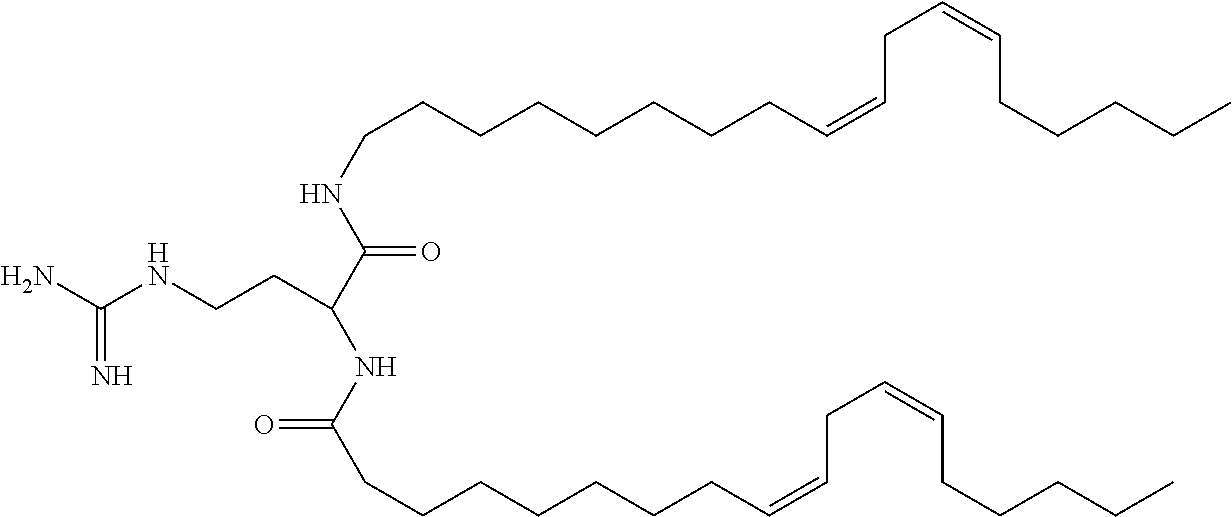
C(NCCC(C(=O)NCCCCCCCCC=CCC=CCCCCC)NC(CCCCCCCC=CCC=CCCCCC)=O)(N)=N
